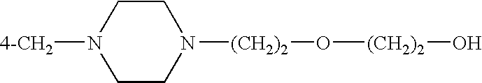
C1CN([4-CH2])CCN1[(CH2)2]O[(CH2)2]O
